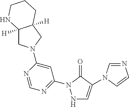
N1C=C(N2C=NC=C2)C(=O)N1C1=NC=NC(N2CC3([H])C([H])(C2)CCCN3)=C1
